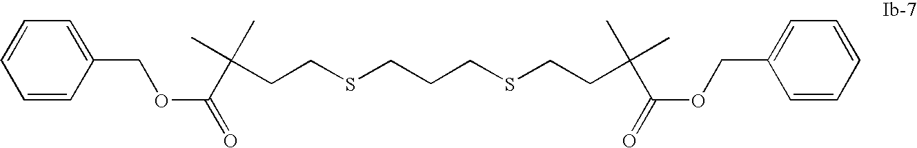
C1=CC(COC(=O)C(CCSCCCSCCC(C(OCC2=CC=CC=C2)=O)(C)C)(C)C)=CC=C1
